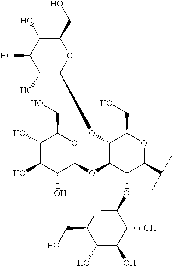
C1(O)C(O)C(O)C(OC2C(OC3C(O)C(O)C(O)C(CO)O3)C(CO)OC(C(C)C)C2OC2OC(CO)C(O)C(O)C2O)OC1CO
